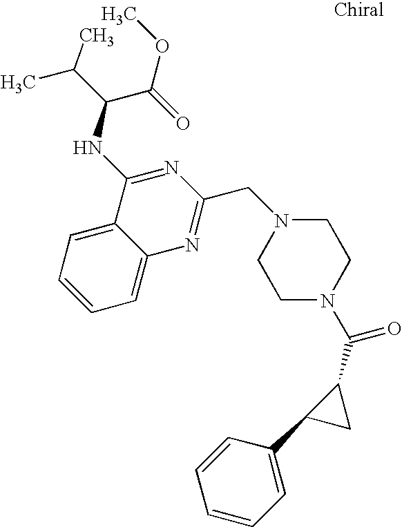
N1(CC2=NC3=CC=CC=C3C(NC(C(=O)OC)C(C)C)=N2)CCN(C(C2C(C3=CC=CC=C3)C2)=O)CC1
